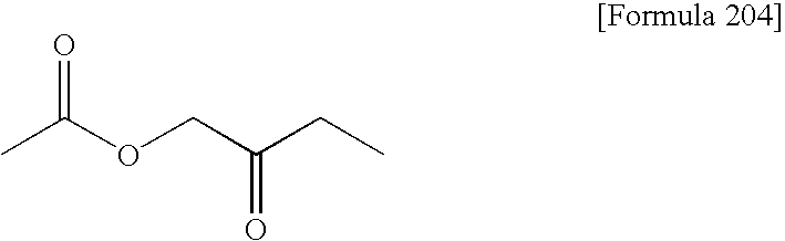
CC(OCC(CC)=O)=O
